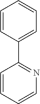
C1=CC=CN=C1C1=CC=CC=C1
